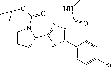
C1(C2=C(C(=O)NC)N=C(C3CCCN3C(OC(C)(C)C)=O)N2)=CC=C(Br)C=C1
